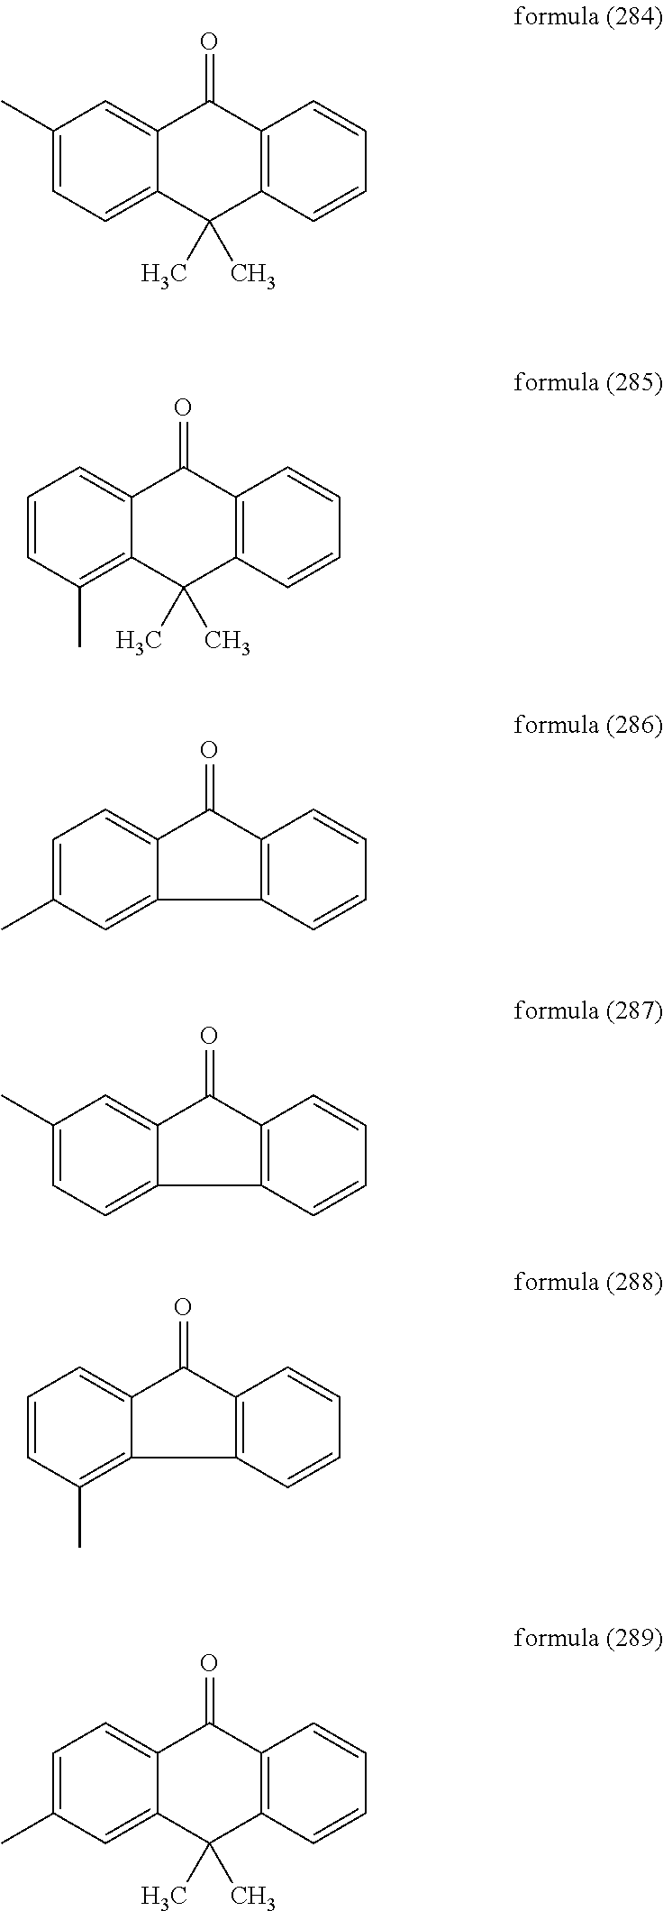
C1(C)=CC=C2C(=C1)C(=O)C1=C(C2(C)C)C=CC=C1.C1=CC(C)=C2C(=C1)C(=O)C1=C(C2(C)C)C=CC=C1.C1=C(C)C=C2C(=C1)C(=O)C1=C2C=CC=C1.C1(C)=CC=C2C(=C1)C(=O)C1=C2C=CC=C1.C1=CC(C)=C2C(=C1)C(=O)C1=C2C=CC=C1.C1=C(C)C=C2C(=C1)C(=O)C1=C(C2(C)C)C=CC=C1
